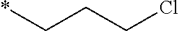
*CCCCl
